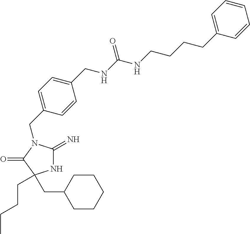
N1C(=N)N(CC2=CC=C(CNC(NCCCCC3=CC=CC=C3)=O)C=C2)C(=O)C1(CCCC)CC1CCCCC1
